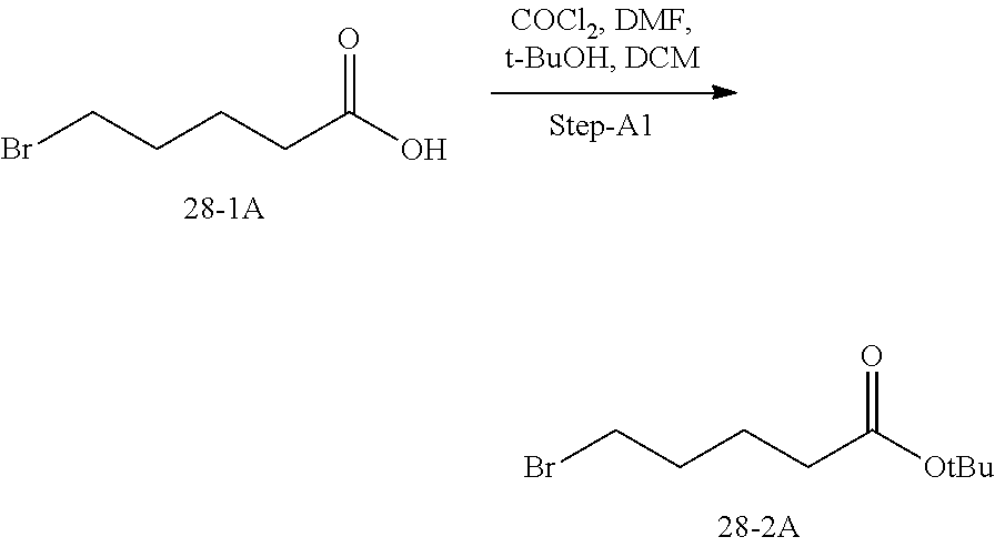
C(CCCC(O)=O)Br.C(CCCC([OtBu])=O)Br
